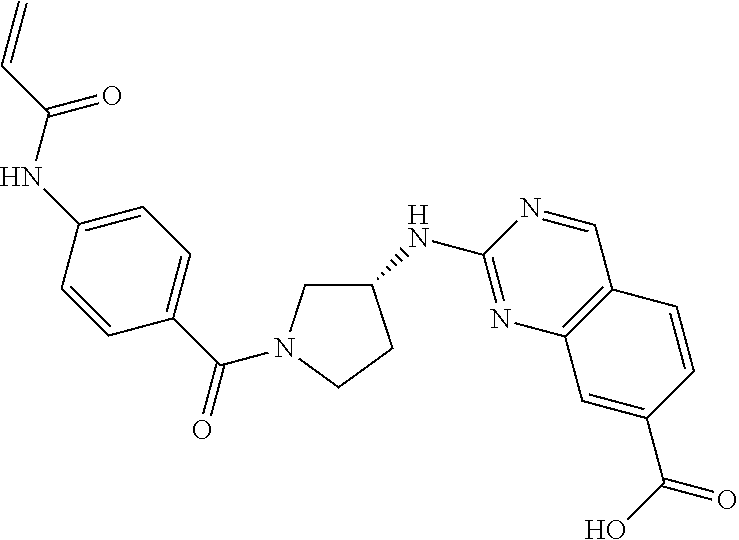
C1(NC2=NC3=C(C=N2)C=CC(C(=O)O)=C3)CN(C(C2=CC=C(NC(=O)C=C)C=C2)=O)CC1
